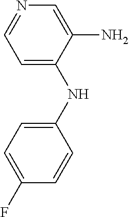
C1=C(NC2=CC=C(F)C=C2)C(N)=CN=C1
